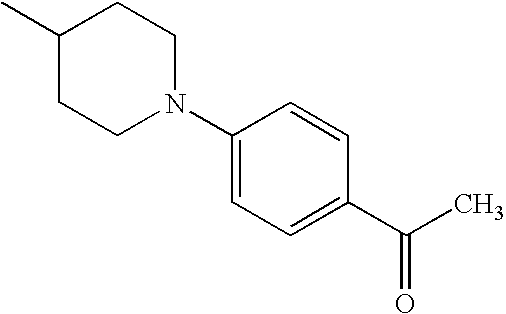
C1(C)CCN(C2=CC=C(C(C)=O)C=C2)CC1
